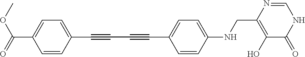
C1=C(C(=O)OC)C=CC(C#CC#CC2=CC=C(NCC3=C(O)C(=O)NC=N3)C=C2)=C1
